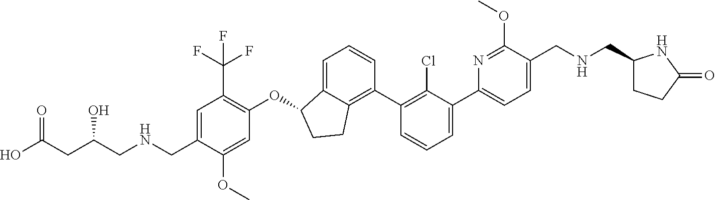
O(C1C2=CC=CC(C3=C(Cl)C(C4=CC=C(CNCC5CCC(=O)N5)C(OC)=N4)=CC=C3)=C2CC1)C1=C(C(F)(F)F)C=C(CNCC(CC(O)=O)O)C(OC)=C1
